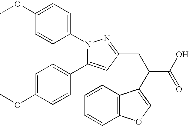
C1(OC)=CC=C(N2C(C3=CC=C(OC)C=C3)=CC(CC(C(O)=O)C3=COC4=C3C=CC=C4)=N2)C=C1
